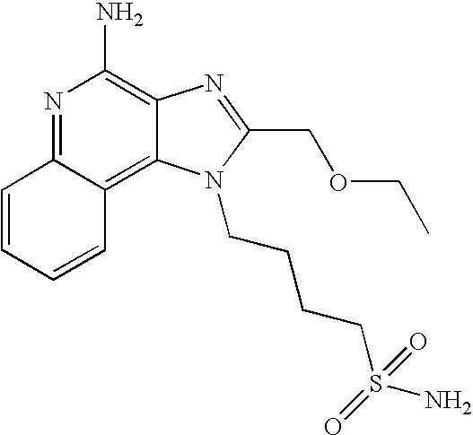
C1=CC=CC2=C3C(=C(N)N=C12)N=C(COCC)N3CCCCS(N)(=O)=O
